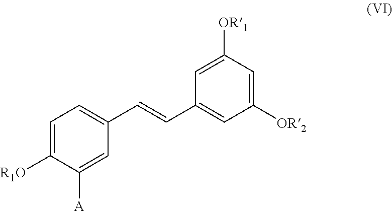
C1=C([R1O])C([A])=CC(C=CC2=CC([OR2])=CC([OR1])=C2)=C1
